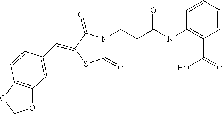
C1=CC=CC(NC(CCN2C(=O)SC(=CC3=CC4=C(OCO4)C=C3)C2=O)=O)=C1C(=O)O
